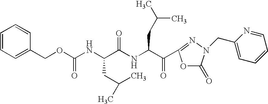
N(C(OCC1=CC=CC=C1)=O)C(C(NC(C(=O)C1=NN(CC2=CC=CC=N2)C(=O)O1)CC(C)C)=O)CC(C)C
